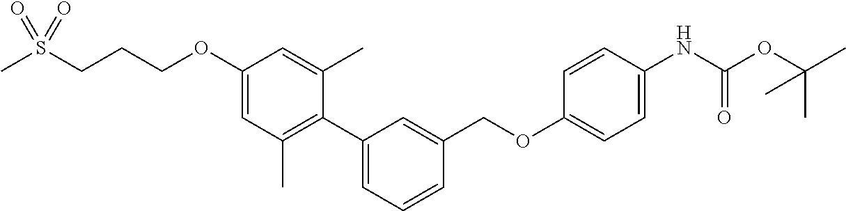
C1(OCCCS(C)(=O)=O)=CC(C)=C(C2=CC=CC(COC3=CC=C(NC(OC(C)(C)C)=O)C=C3)=C2)C(C)=C1
